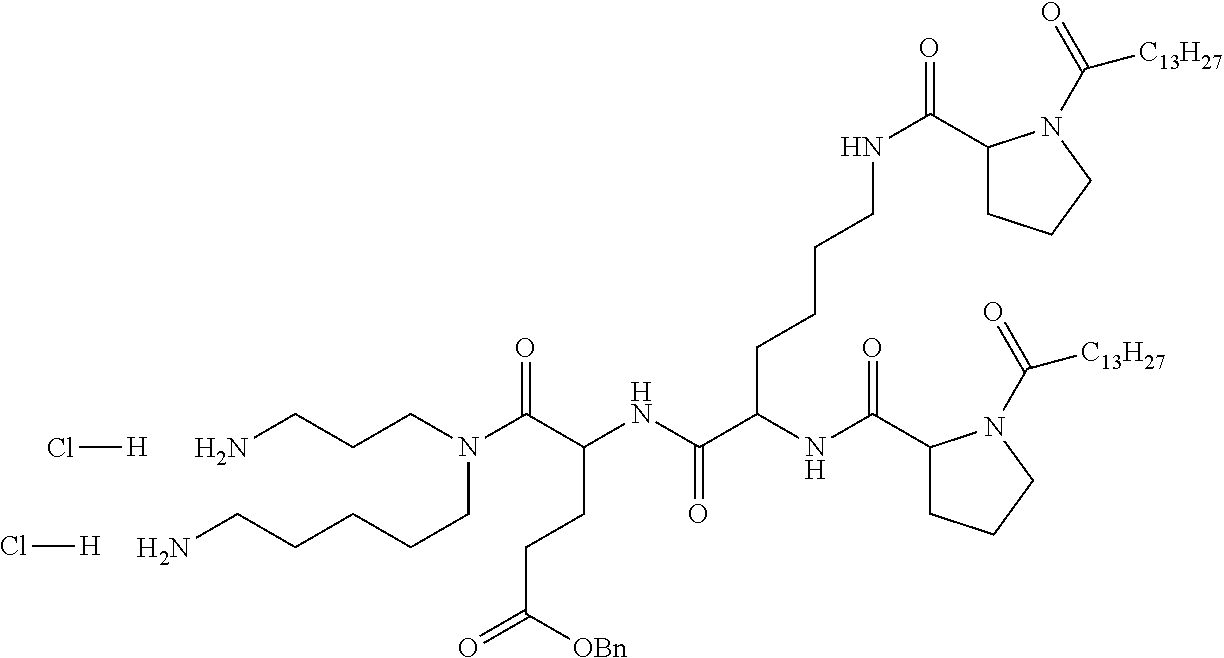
NCCCN(C(C(NC(C(NC(C1CCCN1C(=O)[C13H27])=O)CCCCNC(=O)C1CCCN1C(=O)[C13H27])=O)CCC(=O)[OBn])=O)CCCCCN.[H]Cl.[H]Cl
